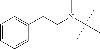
C1=CC=CC(CCN(C(C)(C)C)C)=C1
